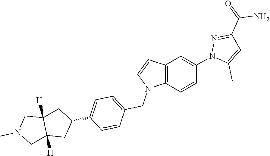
C12=C(C=CC(N3C(C)=CC(C(=O)N)=N3)=C1)N(CC1=CC=C(C3CC4([H])C([H])(C3)CN(C)C4)C=C1)C=C2
